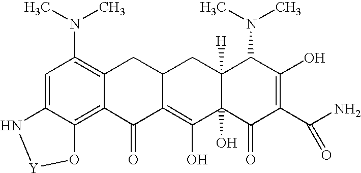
C1=C2C(=C3C(=C1N(C)C)CC1C(=C(O)C4(O)C([H])(C1)C(N(C)C)C(O)=C(C(N)=O)C4=O)C3=O)O[Y]N2
